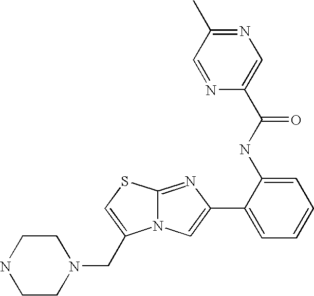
N12C(=NC(C3=CC=CC=C3NC(=O)C3=CN=C(C)C=N3)=C1)SC=C2CN1CCNCC1
